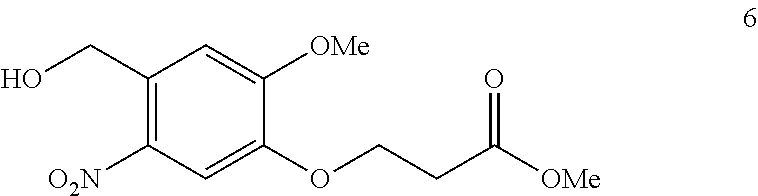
OCC1=C([O2N])C=C(OCCC([OMe])=O)C([OMe])=C1
